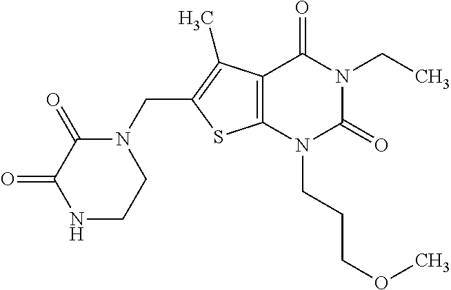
C12=C(N(CCCOC)C(=O)N(CC)C1=O)SC(CN1C(=O)C(=O)NCC1)=C2C
